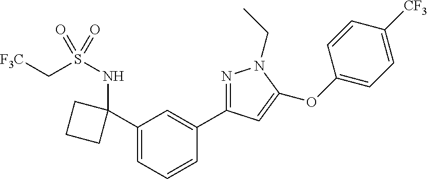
C1(C2(NS(C[F3C])(=O)=O)CCC2)=CC=CC(C2=NN(CC)C(OC3=CC=C([CF3])C=C3)=C2)=C1
